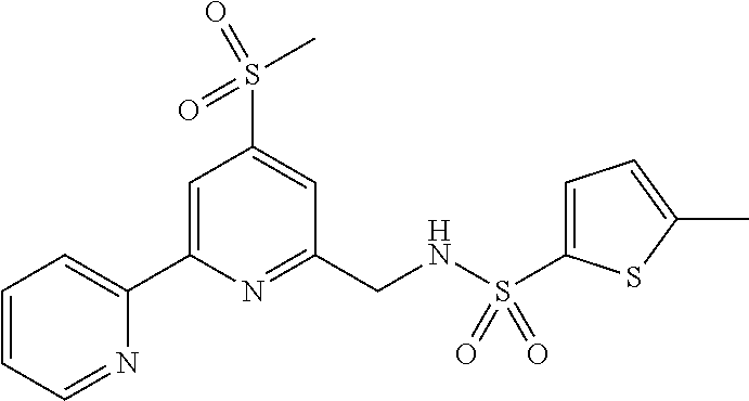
C1=CC=NC(C2=CC(S(C)(=O)=O)=CC(CNS(=O)(C3=CC=C(C)S3)=O)=N2)=C1
